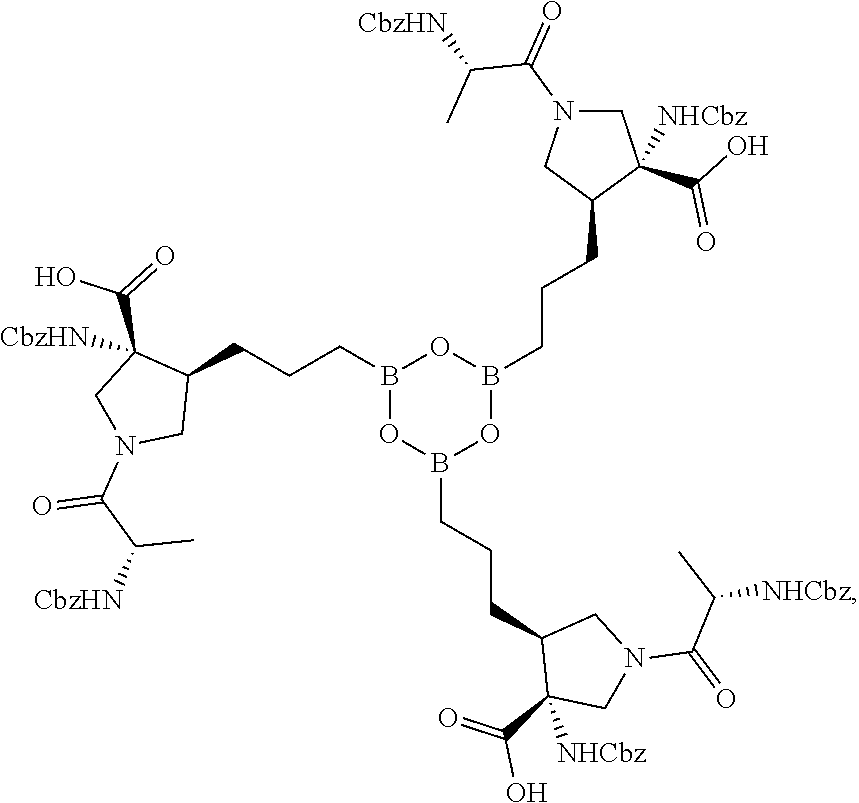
B1(CCCC2C(C(O)=O)([CbzHN])CN(C(=O)C(C)[CbzHN])C2)OB(CCCC2C(C(O)=O)([NHCbz])CN(C(C([NHCbz])C)=O)C2)OB(CCCC2C(C(=O)O)([NHCbz])CN(C(C(C)[CbzHN])=O)C2)O1
